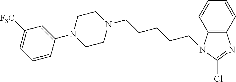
N1(C2=CC([F3C])=CC=C2)CCN(CCCCCN2C3=C(N=C2Cl)C=CC=C3)CC1
